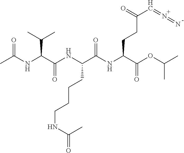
[H].N(C(C(=O)NC(C(=O)OC(C)C)CCC(C=N=N)=O)CCCCNC(C)=O)C(C(NC(C)=O)C(C)C)=O.[H]
